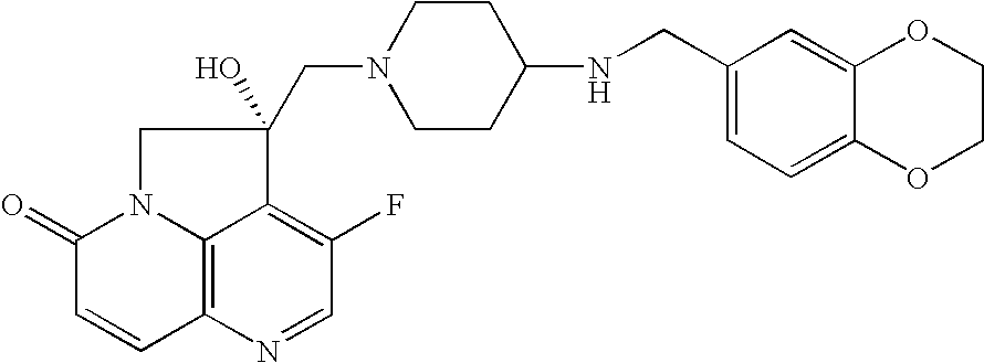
C12=C3N=CC(F)=C1C(O)(CN1CCC(NCC4=CC=C5C(=C4)OCCO5)CC1)CN2C(=O)C=C3
